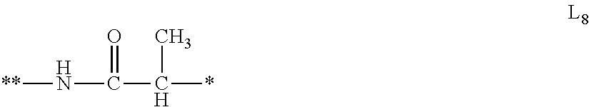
[**]NC(=O)C(C)*
